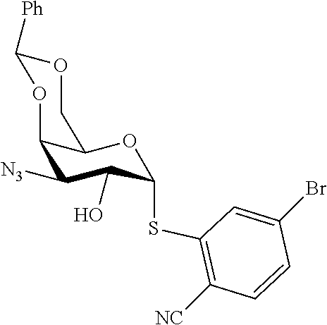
[N3]C1C2OC([Ph])OCC2OC(SC2=C([NC])C=CC(Br)=C2)C1O
